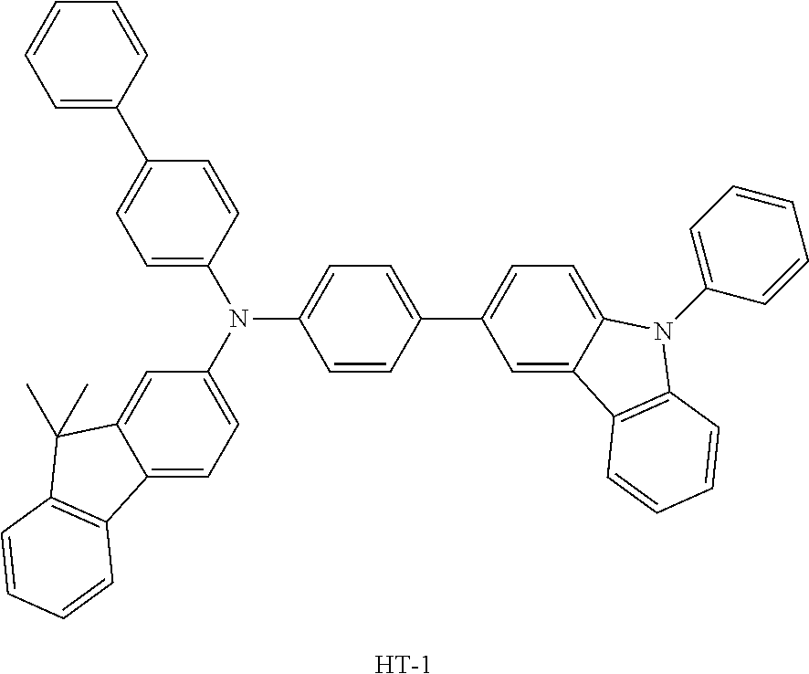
N(C1=CC=C(C2=CC=C3C(=C2)C2=C(N3C3=CC=CC=C3)C=CC=C2)C=C1)(C1=CC=C2C(=C1)C(C)(C)C1=C2C=CC=C1)C1=CC=C(C2=CC=CC=C2)C=C1.[H]
